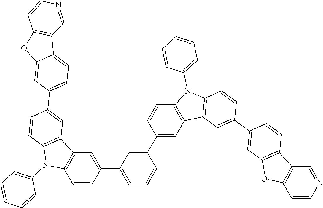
C1(C2=CC3=C(C=C2)N(C2=CC=CC=C2)C2=C3C=C(C3=CC=C4C(=C3)OC3=C4C=NC=C3)C=C2)=CC=CC(C2=CC3=C(C=C2)N(C2=CC=CC=C2)C2=C3C=C(C3=CC4=C(C=C3)C3=C(O4)C=CN=C3)C=C2)=C1
